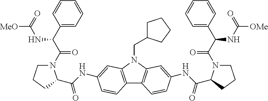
C12=C(N(CC3CCCC3)C3=C1C=CC(NC(C1N(C(=O)C(NC(=O)[OMe])C4=CC=CC=C4)CCC1)=O)=C3)C=C(NC(C1N(C(=O)C(NC(=O)[MeO])C3=CC=CC=C3)CCC1)=O)C=C2
